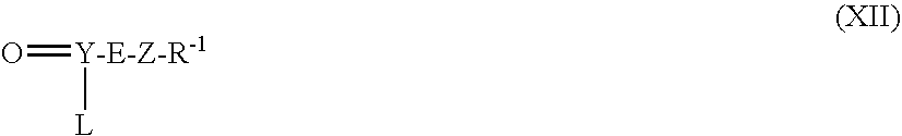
O=[Y-E-Z-R-1][L]
